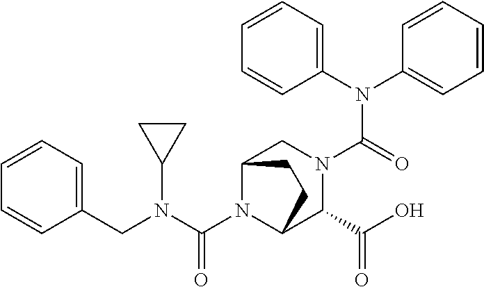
C1(N(C2=CC=CC=C2)C(=O)N2CC3N(C(N(C4CC4)CC4=CC=CC=C4)=O)C(C2C(O)=O)CC3)=CC=CC=C1
